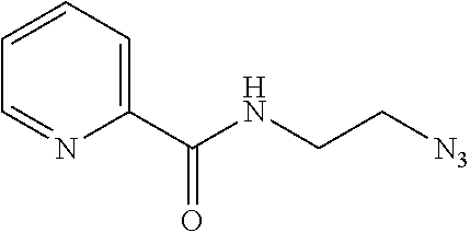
C1=CC=C(C(NCC[N3])=O)N=C1
